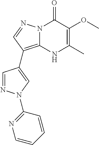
N12C(=C(C3=CN(C4=NC=CC=C4)N=C3)C=N1)NC(C)=C(OC)C2=O
